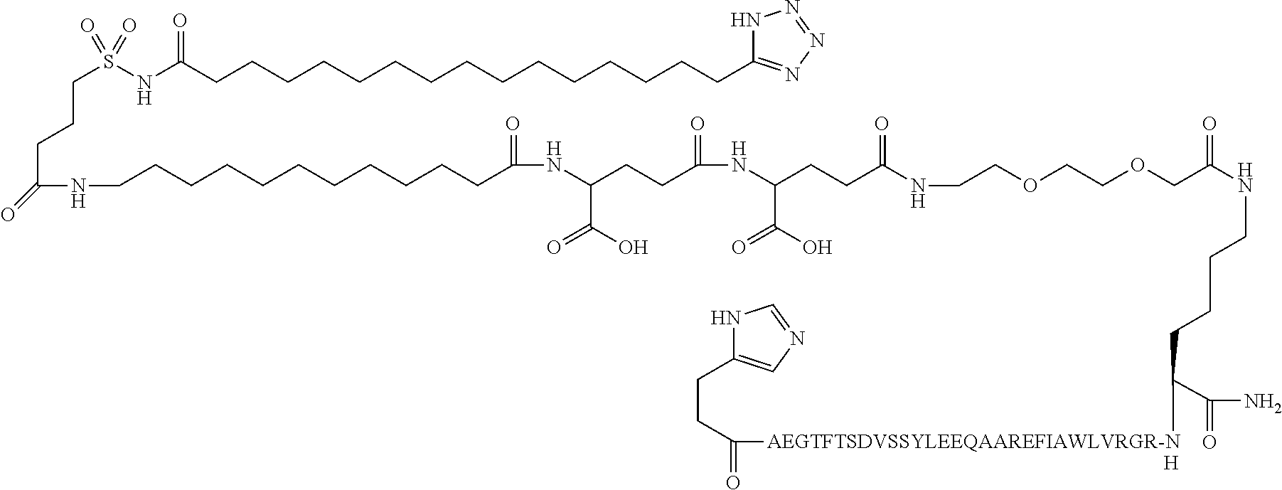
[H].[AEGTFTSDVSSYLEEQAAREFIAWLVRGR-N](C(C(N)=O)CCCCNC(=O)COCCOCCNC(CCC(C(O)=O)NC(CCC(NC(=O)CCCCCCCCCCCNC(CCCS(=O)(NC(CCCCCCCCCCCCCCCC1=NN=NN1)=O)=O)=O)C(O)=O)=O)=O)C(=O)CCC1=CN=CN1
